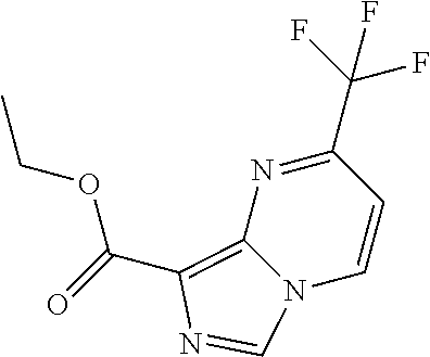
N1=C(C(F)(F)F)C=CN2C1=C(C(=O)OCC)N=C2
